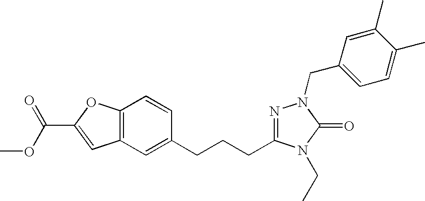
C1(CCCC2=NN(CC3=CC=C(C)C(C)=C3)C(=O)N2CC)=CC2=C(C=C1)OC(C(OC)=O)=C2
